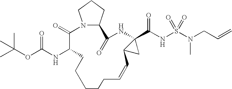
N12C(CCC1)C(=O)NC1(C(NS(=O)(=O)N(CC=C)C)=O)C(C1)C=CCCCCCC(NC(OC(C)(C)C)=O)C2=O
